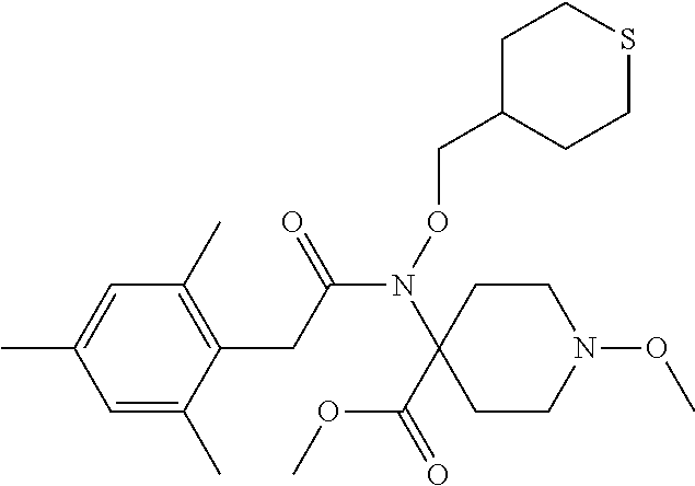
N(C(CC1=C(C)C=C(C)C=C1C)=O)(C1(C(OC)=O)CCN(OC)CC1)OCC1CCSCC1
